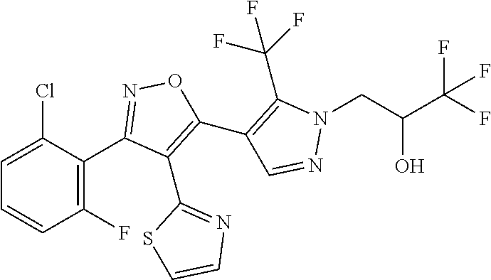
C1=CC(F)=C(C2=NOC(C3=C(C(F)(F)F)N(CC(C(F)(F)F)O)N=C3)=C2C2=NC=CS2)C(Cl)=C1
